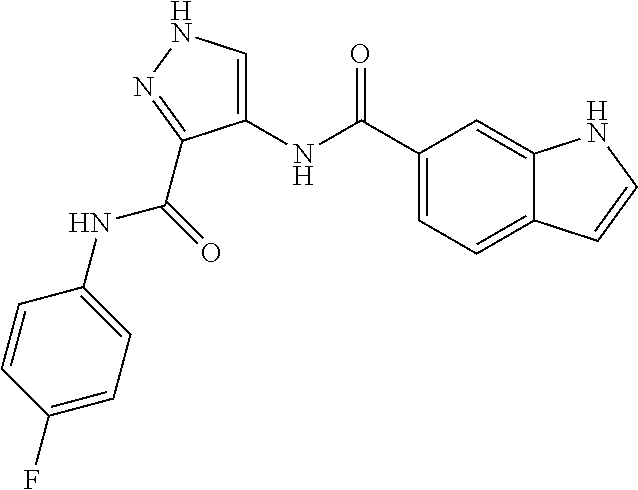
C1(NC(C2=CC=C3C(=C2)NC=C3)=O)=CNN=C1C(=O)NC1=CC=C(F)C=C1
